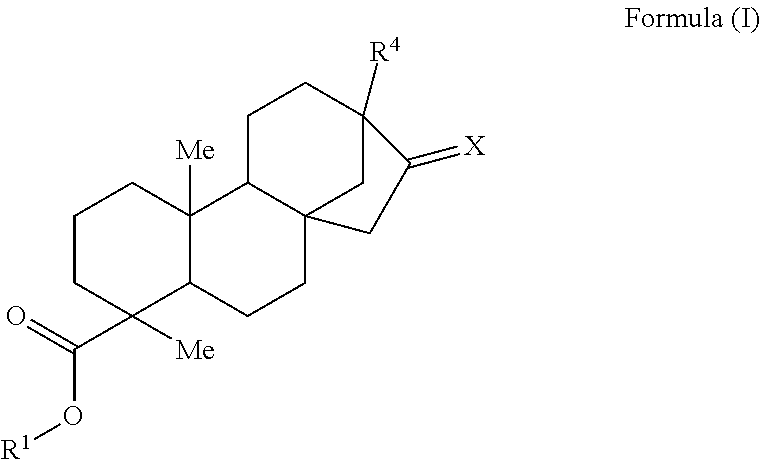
C1CC([Me])(C(=O)O[R1])C2C([Me])(C1)C1C3(CC2)CC([R4])(CC1)C(=[X])C3
